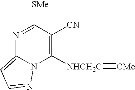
N1=C([SMe])C([CN])=C([NHCH2C]#[CMe])N2C1=CC=N2
